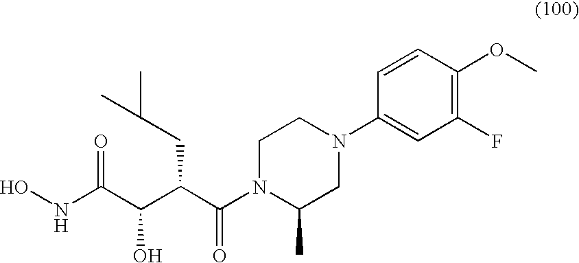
C1=CC(OC)=C(F)C=C1N1CCN(C(=O)C(C(C(NO)=O)O)CC(C)C)C(C)C1
